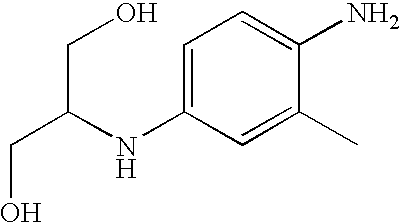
C1=C(NC(CO)CO)C=C(C)C(N)=C1
